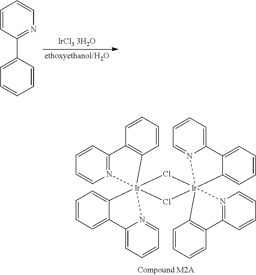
C1=CC(C2=CC=CC=C2)=NC=C1.C12=N(C=CC=C1)[Ir]13(C4=CC=CC=C4C4=CC=CC=N41)(C1=C2C=CC=C1)Cl[Ir]12(N4=C(C=CC=C4)C4=C1C=CC=C4)(C1=CC=CC=C1C1=CC=CC=N12)Cl3
